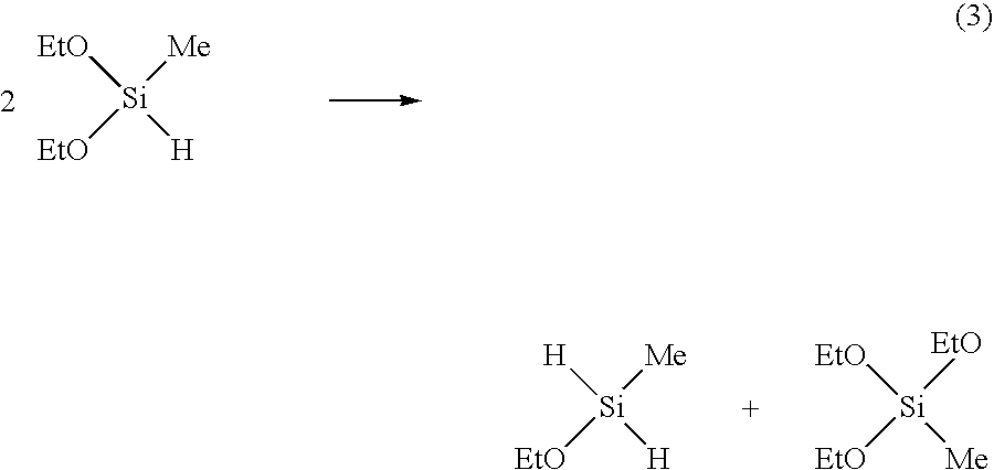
[EtO][Si]([Me])([EtO])[H].[H][Si]([Me])([EtO])[H].[EtO][Si]([EtO])([EtO])[Me]
